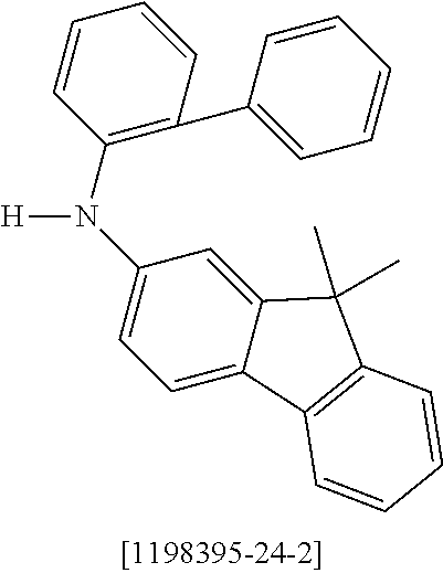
C1=C2C(=CC(N([H])C3=C(C4=CC=CC=C4)C=CC=C3)=C1)C(C)(C)C1=C2C=CC=C1
